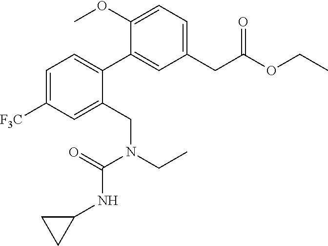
C1(CC(OCC)=O)=CC=C(OC)C(C2=CC=C([F3C])C=C2CN(CC)C(=O)NC2CC2)=C1
